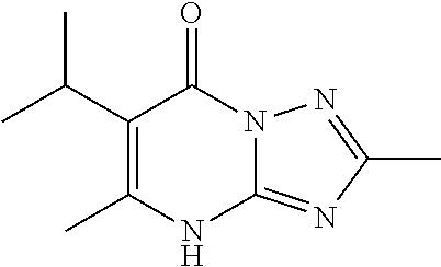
CC1=C(C(C)C)C(=O)N2C(=NC(C)=N2)N1
